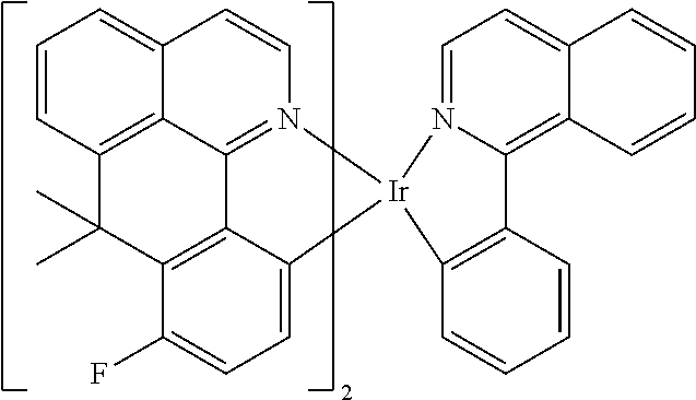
C12=N3C=CC4=CC=CC(=C14)C(C)(C)C1=C2C(=CC=C1F)[Ir]31C2=C(C3=C4C(=CC=N31)C=CC=C4)C=CC=C2
